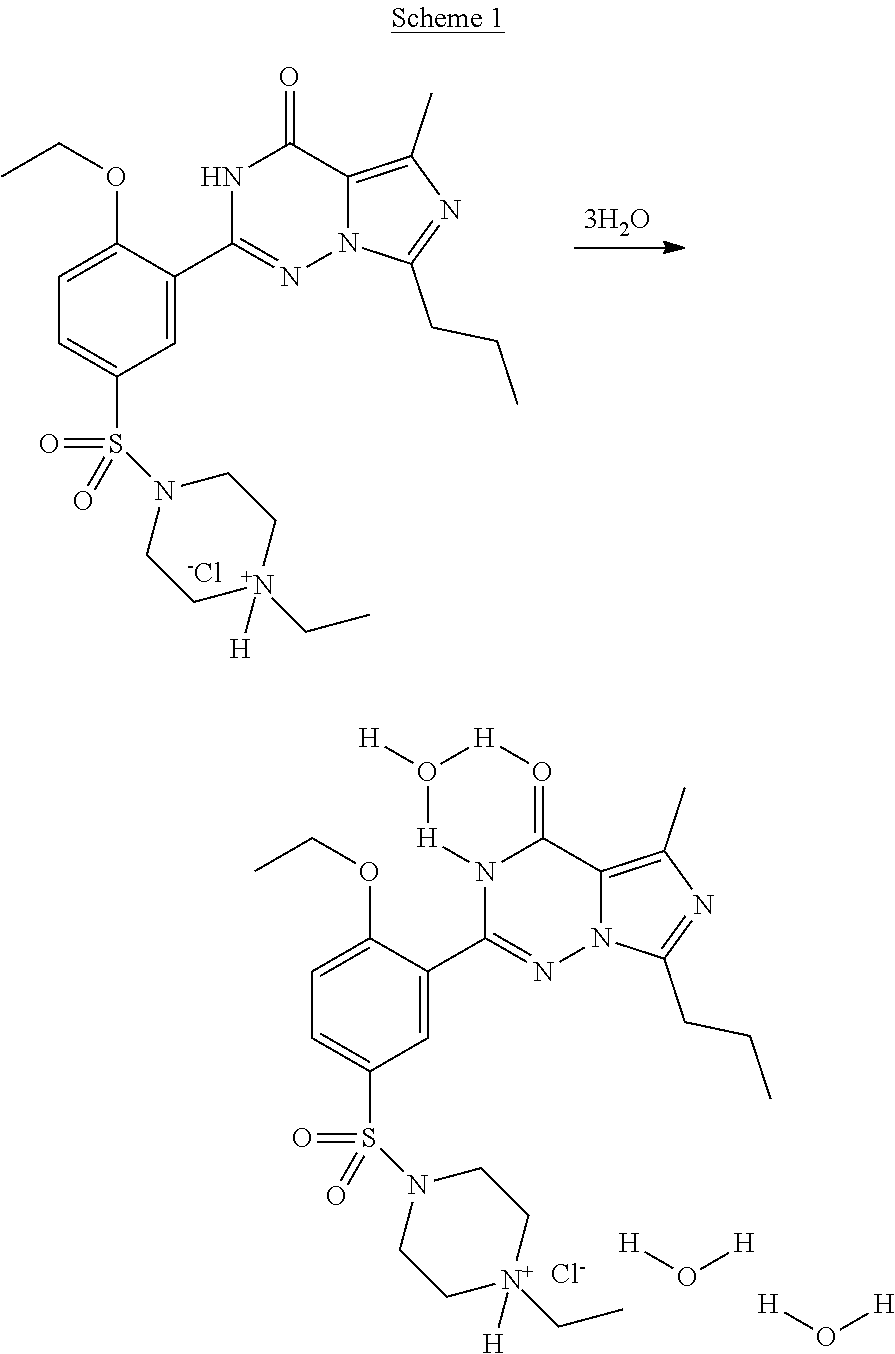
C1=C(OCC)C(C2=NN3C(=C(C)N=C3CCC)C(=O)N2)=CC(S(N2CC[N+](CC)([H])CC2)(=O)=O)=C1.[-Cl].C1=C(OCC)C(C2=NN3C(=C(C)N=C3CCC)C3=O[H]O([H])[H]N23)=CC(S(N2CC[N+](CC)([H])CC2)(=O)=O)=C1.[Cl-].[H]O[H].[H]O[H]
